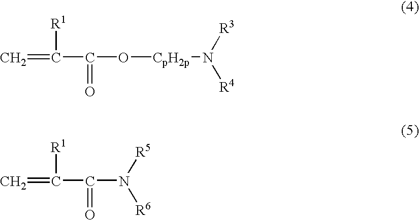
C(=O)(C([R1])=C)N([R5])[R6].C(=O)(C([R1])=C)O[CpH2p]N([R3])[R4]
